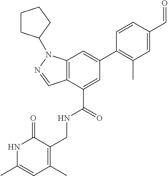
N1C(C)=CC(C)=C(CNC(C2=CC(C3=C(C)C=C(C=O)C=C3)=CC3=C2C=NN3C2CCCC2)=O)C1=O
